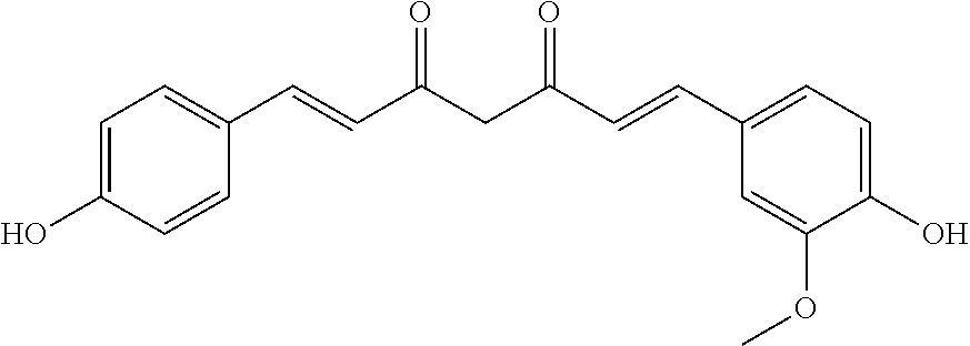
C1=C(O)C=CC(C=CC(CC(C=CC2=CC=C(O)C(OC)=C2)=O)=O)=C1
